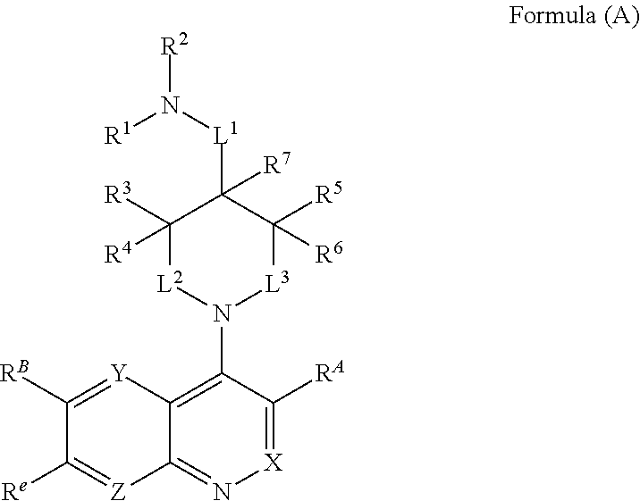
[X]1=C([RA])C(N2[L3]C([R5])([R6])C([L1]N([R1])[R2])([R7])C([R3])([R4])[L2]2)=C2C(=N1)[Z]=C([Re])C([RB])=[Y]2
